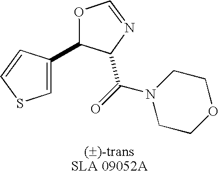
C1(C2=CSC=C2)OC=NC1C(=O)N1CCOCC1
